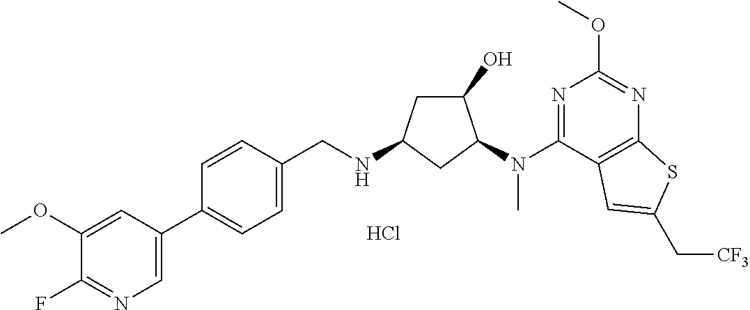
C1(C2=CC=C(CNC3CC(O)C(N(C4=NC(OC)=NC5=C4C=C(C[CF3])S5)C)C3)C=C2)=CN=C(F)C(OC)=C1.Cl
